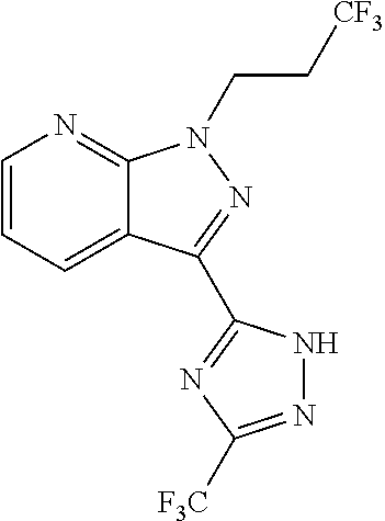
C12=CC=CN=C1N(CC[CF3])N=C2C1=NC([F3C])=NN1
